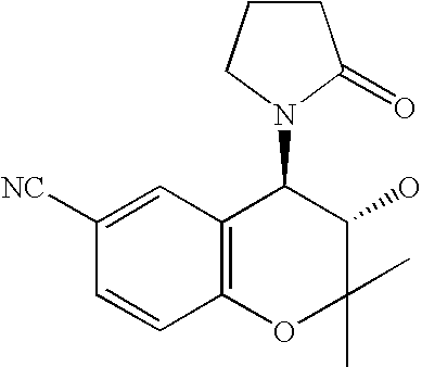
C1=C([NC])C=CC2=C1C(N1CCCC1=O)C(O)C(C)(C)O2
